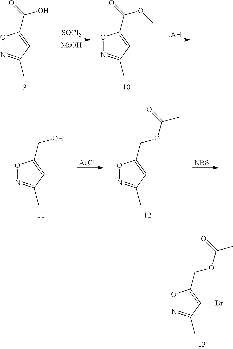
O1N=C(C)C(Br)=C1COC(C)=O.[LAH].O1N=C(C)C=C1C(OC)=O.[SOCl2].[MeOH].O1N=C(C)C=C1C(O)=O.[AcCl].O1N=C(C)C=C1CO.[NBS].O1N=C(C)C=C1COC(C)=O
